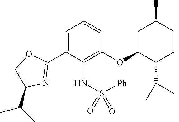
C1=C(C2=NC(C(C)C)CO2)C(NS([Ph])(=O)=O)=C(OC2C(C(C)C)CCC(C)C2)C=C1
